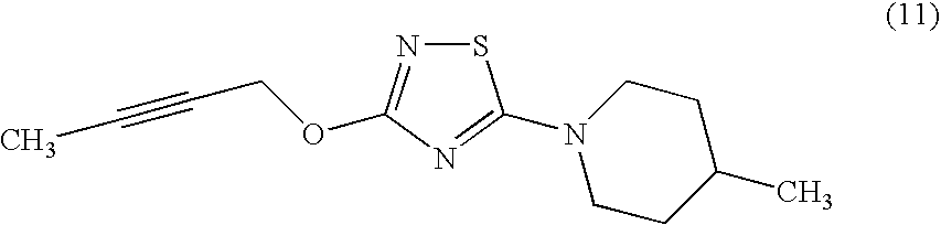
S1N=C(OCC#CC)N=C1N1CCC(C)CC1
